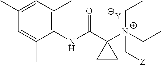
[Y].C1=C(C)C(NC(C2([N+](C[Z])(CC)CC)CC2)=O)=C(C)C=C1C
